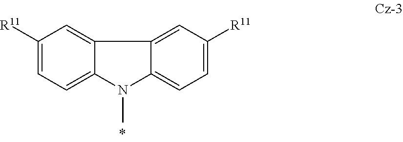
C1=C([R11])C=C2C(=C1)N(C)C1=CC=C([R11])C=C21
